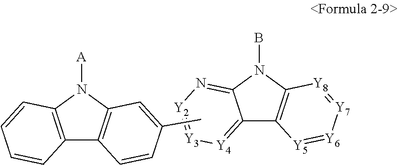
C12=C(N([A])C3=C1C=CC(C)=C3)C=CC=C2.C12=[Y4][Y3]=[Y2]N=C1N(B)C1=C2[Y5]=[Y6][Y7]=[Y8]1
